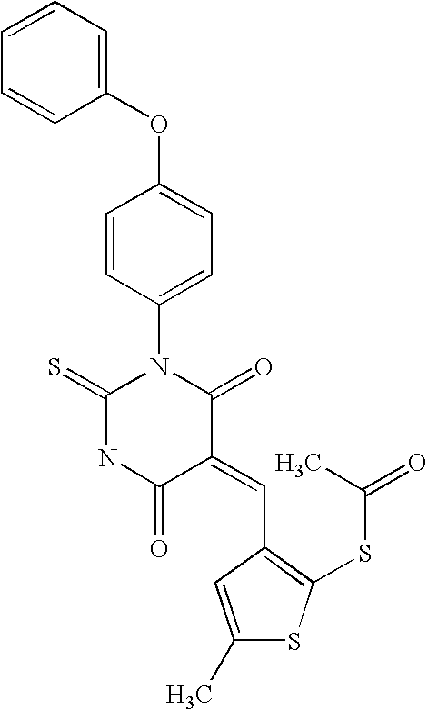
C1(OC2=CC=C(N3C(=S)NC(=O)C(=CC4=C(SC(=O)C)SC(C)=C4)C3=O)C=C2)=CC=CC=C1
